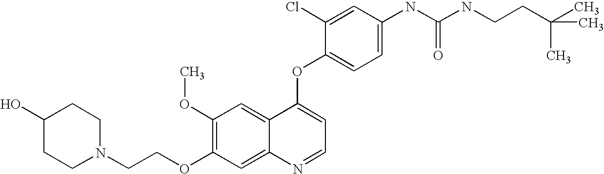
N1(CCOC2=C(OC)C=C3C(=C2)N=CC=C3OC2=CC=C(NC(NCCC(C)(C)C)=O)C=C2Cl)CCC(O)CC1
